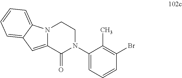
N12C(=CC3=CC=CC=C13)C(=O)N(C1=CC=CC(Br)=C1C)CC2
